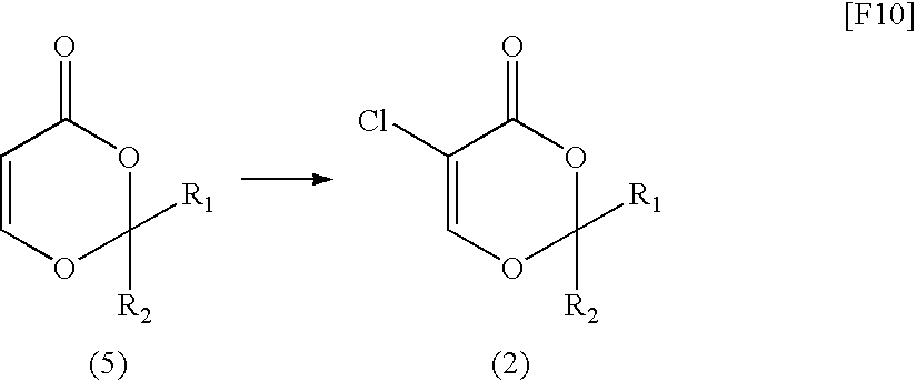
C1=COC([R1])([R2])OC1=O.C1(Cl)=COC([R1])([R2])OC1=O
